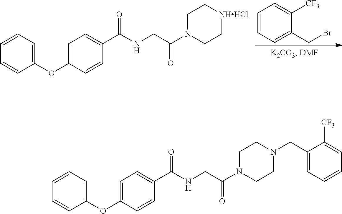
C1=CC=C(CBr)C([CF3])=C1.C1=CC=CC(OC2=CC=C(C(NCC(N3CC[NHHCl]CC3)=O)=O)C=C2)=C1.C1=CC=CC(OC2=CC=C(C(NCC(N3CCN(CC4=CC=CC=C4[CF3])CC3)=O)=O)C=C2)=C1
